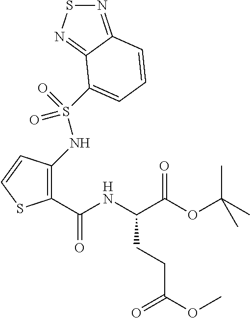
C1(C(NC(C(OC(C)(C)C)=O)CCC(OC)=O)=O)=C(NS(=O)(=O)C2=CC=CC3=NSN=C32)C=CS1
